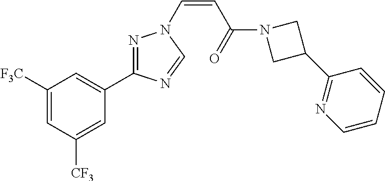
C1([F3C])=CC([CF3])=CC(C2=NN(C=CC(=O)N3CC(C4=NC=CC=C4)C3)C=N2)=C1
